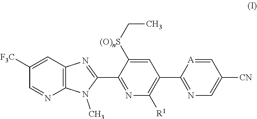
C12=C(C=C([F3C])C=N1)N=C(C1=NC([R1])=C(C3=NC=C([CN])C=[A]3)C=C1[(O)nS]CC)N2C
